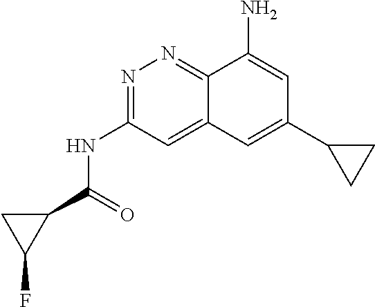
N1=C(NC(C2CC2F)=O)C=C2C(=N1)C(N)=CC(C1CC1)=C2
